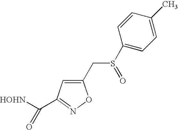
C1(CS(=O)C2=CC=C(C)C=C2)=CC(C([HOHN])=O)=NO1
